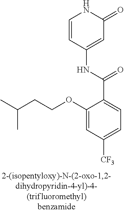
O(C1=CC([CF3])=CC=C1C(=O)NC1=CC(=O)NC=C1)CCC(C)C
